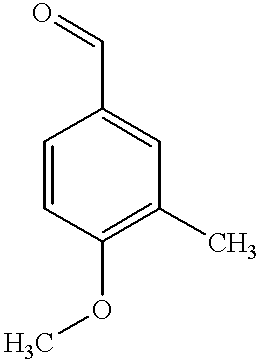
C1=CC(OC)=C(C)C=C1C=O
